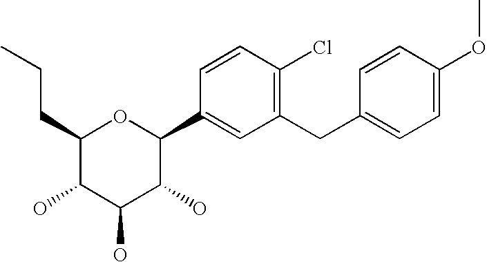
C1(CCC)C(O)C(O)C(O)C(C2=CC(CC3=CC=C(OC)C=C3)=C(Cl)C=C2)O1
